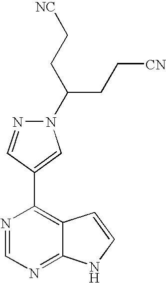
N1(C(CC[CN])CC[NC])N=CC(C2=C3C(=NC=N2)NC=C3)=C1
